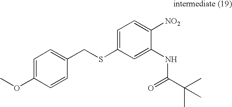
C1=C(OC)C=CC(CSC2=CC=C([NO2])C(NC(C(C)(C)C)=O)=C2)=C1
